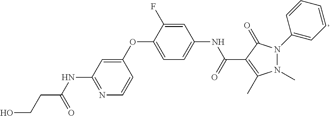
C1(OC2=CC=C(NC(C3=C(C)N(C)N(C4=CC=CC=C4)C3=O)=O)C=C2F)=CC(NC(=O)CCO)=NC=C1
